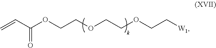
C=CC(OCCOCCOCC[W1])=O
